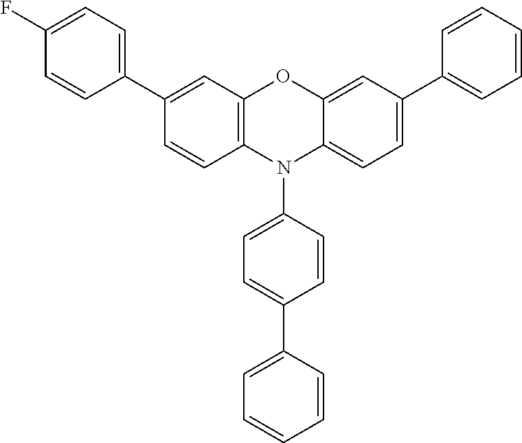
C1(C2=CC=C(F)C=C2)=CC2=C(C=C1)N(C1=CC=C(C3=CC=CC=C3)C=C1)C1=CC=C(C3=CC=CC=C3)C=C1O2
